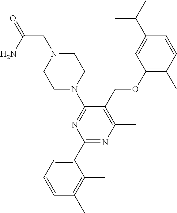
C1(OCC2=C(C)N=C(C3=CC=CC(C)=C3C)N=C2N2CCN(CC(=O)N)CC2)=C(C)C=CC(C(C)C)=C1
